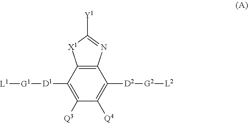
C1([Q3])=C([D1][G1][L1])C2=C(C([D2][G2][L2])=C1[Q4])N=C([Y1])[X1]2
